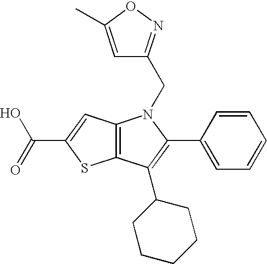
C12=C(C(C3CCCCC3)=C(C3=CC=CC=C3)N1CC1=NOC(C)=C1)SC(C(=O)O)=C2
